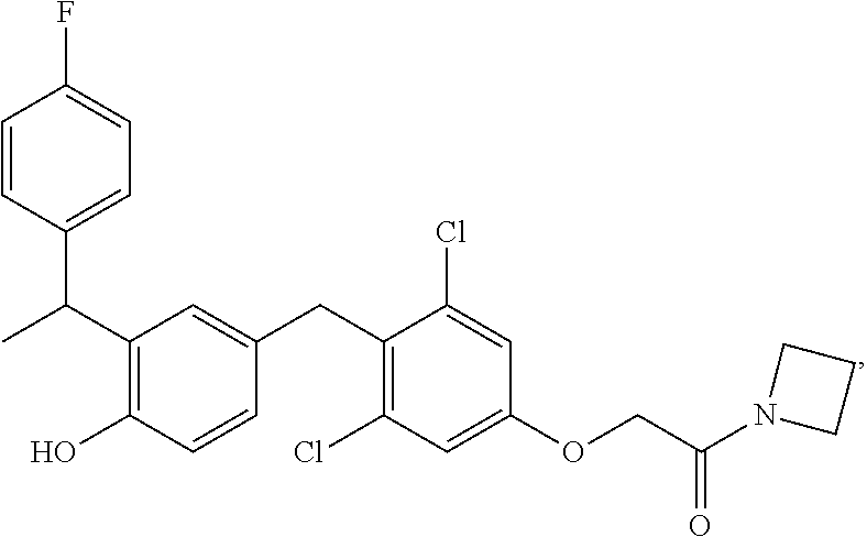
C(C1=C(O)C=CC(CC2=C(Cl)C=C(OCC(N3CCC3)=O)C=C2Cl)=C1)(C)C1=CC=C(F)C=C1
